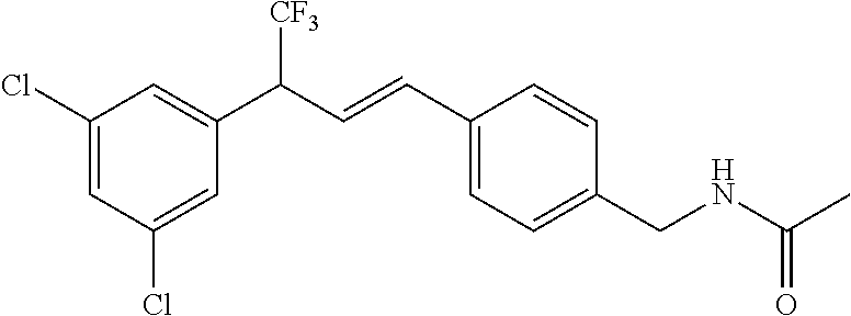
C1(CNC(C)=O)=CC=C(C=CC(C2=CC(Cl)=CC(Cl)=C2)[CF3])C=C1
